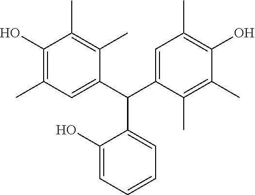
C1(O)=C(C)C=C(C(C2=CC=CC=C2O)C2=CC(C)=C(O)C(C)=C2C)C(C)=C1C
